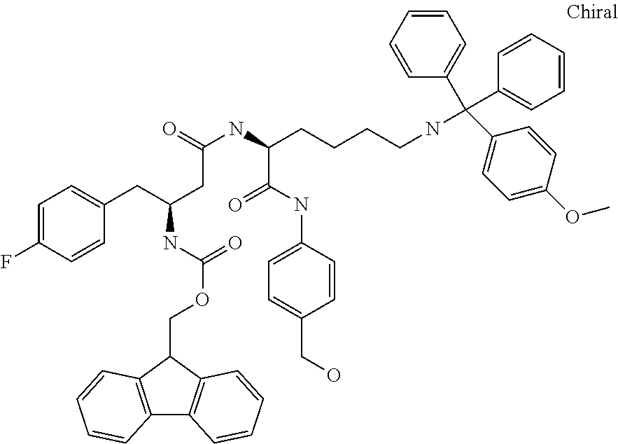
C(NC(CCCCNC(C1=CC=CC=C1)(C1=CC=CC=C1)C1=CC=C(OC)C=C1)C(=O)NC1=CC=C(CO)C=C1)(=O)CC(NC(=O)OCC1C2=C(C3=C1C=CC=C3)C=CC=C2)CC1=CC=C(F)C=C1
